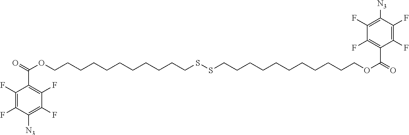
C(OCCCCCCCCCCCSSCCCCCCCCCCCOC(=O)C1=C(F)C(F)=C([N3])C(F)=C1F)(C1=C(F)C(F)=C([N3])C(F)=C1F)=O
